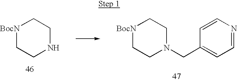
[BocN]1CCNCC1.[BocN]1CCN(CC2=CC=NC=C2)CC1
